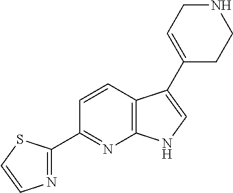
C12=C(C=CC(C3=NC=CS3)=N1)C(C1=CCNCC1)=CN2
